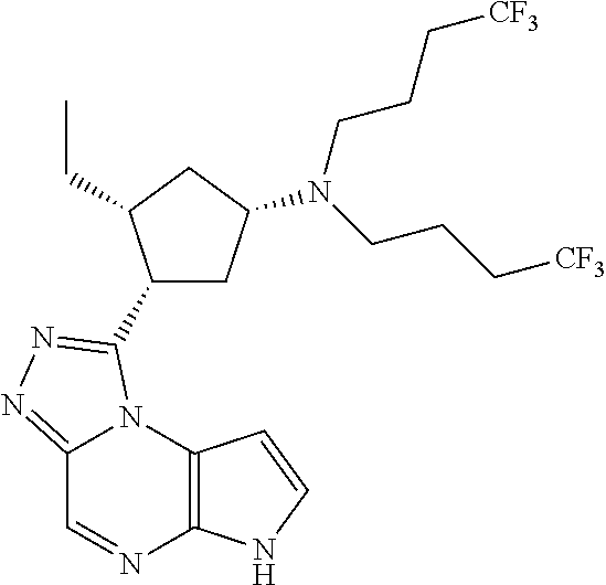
C12=NN=C(C3CC(N(CCC[CF3])CCC[CF3])CC3CC)N1C1=C(N=C2)NC=C1
